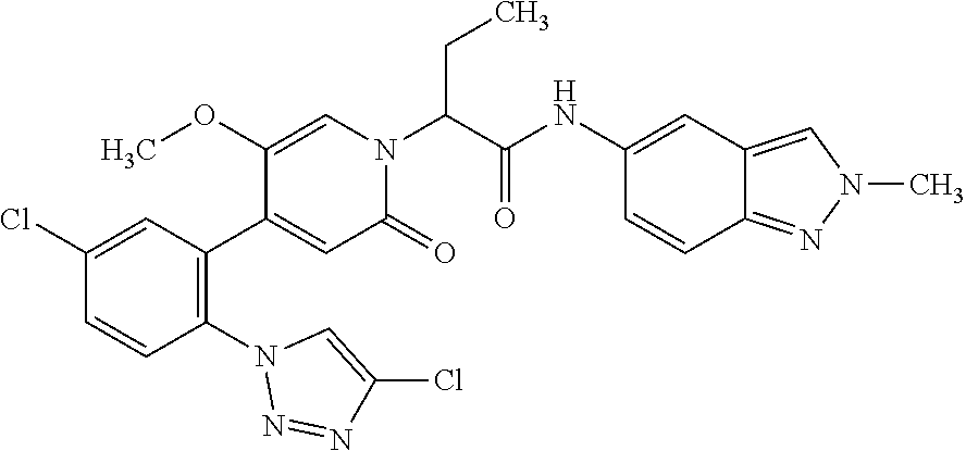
C1(Cl)=CC(C2=CC(=O)N(C(C(NC3=CC4=CN(C)N=C4C=C3)=O)CC)C=C2OC)=C(N2N=NC(Cl)=C2)C=C1
